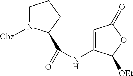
C1N([Cbz])C(C(=O)NC2=CC(=O)OC2[OEt])CC1
